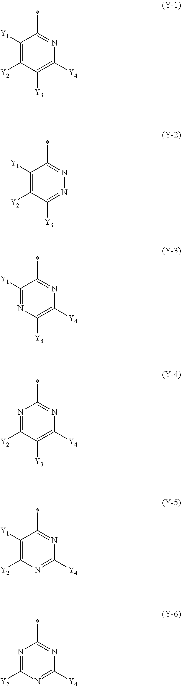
C1([Y1])=C([Y2])C([Y3])=C([Y4])N=C1*.C1([Y1])=C([Y2])C([Y3])=NN=C1*.C1([Y1])=NC([Y3])=C([Y4])N=C1*.N1=C([Y2])C([Y3])=C([Y4])N=C1*.C1([Y1])=C([Y2])N=C([Y4])N=C1*.N1=C([Y2])N=C([Y4])N=C1*
